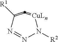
N1=NN([R2])[CuLn]=C=C1[R1]
